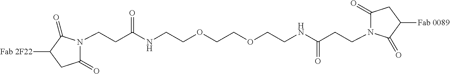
C(CC(NCCOCCOCCNC(CCN1C(=O)CC([Fab 0089])C1=O)=O)=O)N1C(=O)CC([Fab 2F22])C1=O
